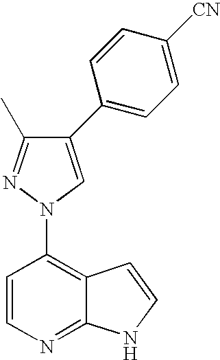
C1=CN=C2C(=C1N1C=C(C3=CC=C([CN])C=C3)C(C)=N1)C=CN2
